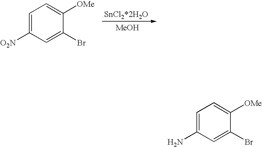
C1=C([O2N])C=C(Br)C([OMe])=C1.[MeOH].C1=C(N)C=C(Br)C([OMe])=C1
